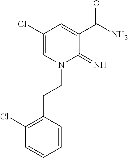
C1(Cl)=CN(CCC2=C(Cl)C=CC=C2)C(=N)C(C(N)=O)=C1
